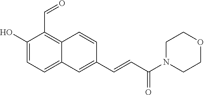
C1(O)=CC=C2C(=C1C=O)C=CC(C=CC(N1CCOCC1)=O)=C2
